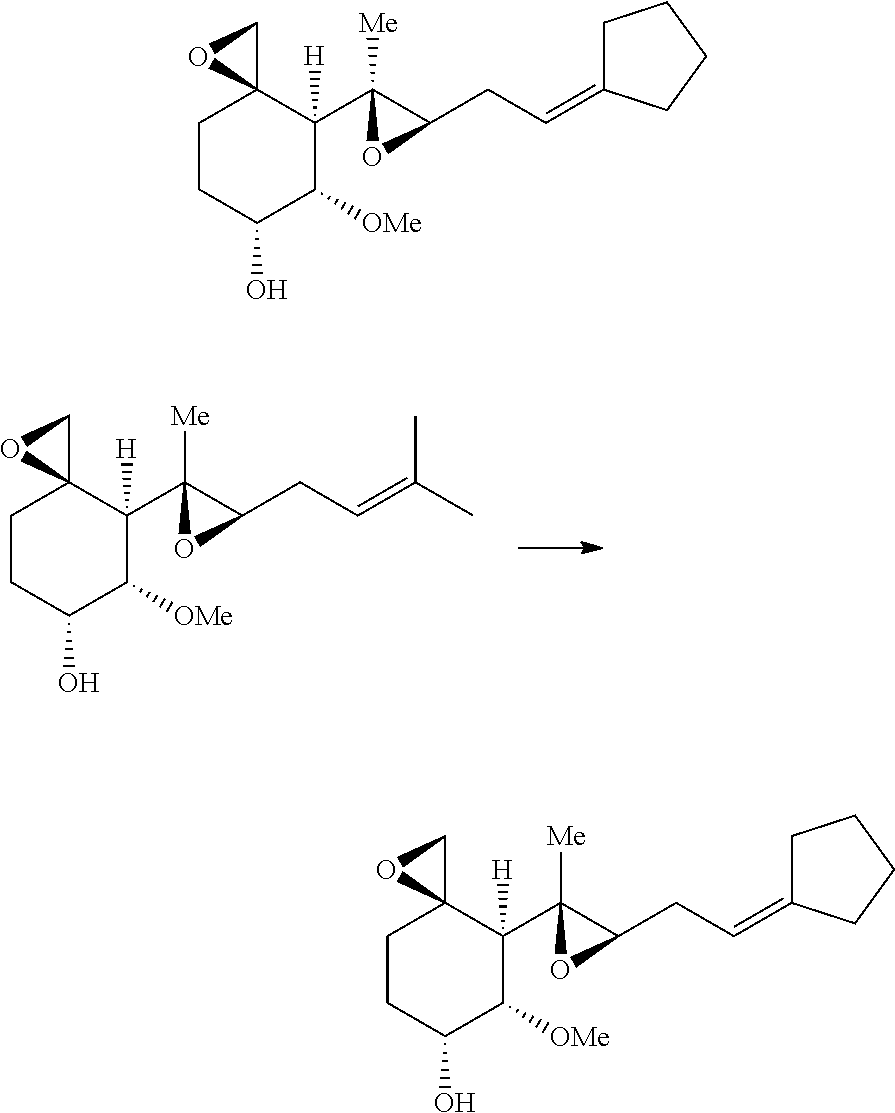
C1CC(O)C([OMe])C(C2([Me])C(CC=C(C)C)O2)([H])C12CO2.C1CC(O)C([OMe])C(C2([Me])C(CC=C3CCCC3)O2)([H])C12CO2.C1CC(O)C([OMe])C(C2([Me])C(CC=C3CCCC3)O2)([H])C12CO2
